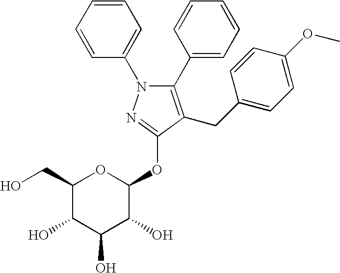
C1(CO)C(O)C(O)C(O)C(OC2=NN(C3=CC=CC=C3)C(C3=CC=CC=C3)=C2CC2=CC=C(OC)C=C2)O1
